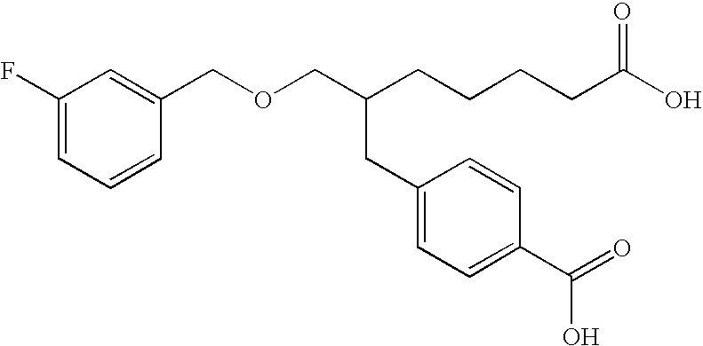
C(OCC(CCCCC(O)=O)CC1=CC=C(C(=O)O)C=C1)C1=CC(F)=CC=C1
